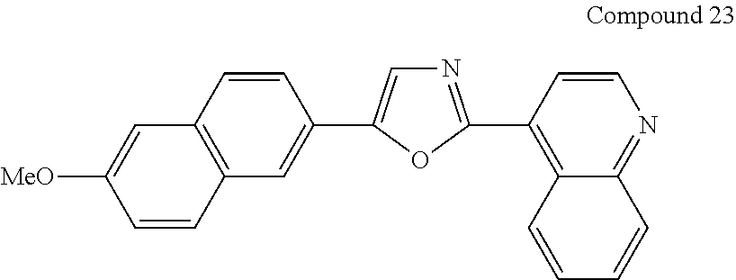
C12=C(C=CC(C3=CN=C(C4=C5C(=NC=C4)C=CC=C5)O3)=C1)C=C([MeO])C=C2
